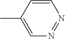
C1(C)=CN=NC=C1
